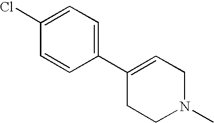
C1(Cl)=CC=C(C2=CCN(C)CC2)C=C1
